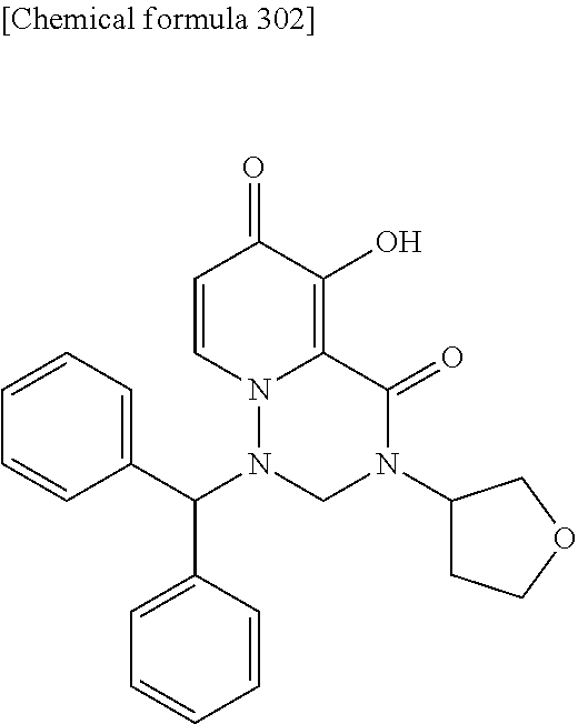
C1=CC(C(C2=CC=CC=C2)N2CN(C3CCOC3)C(=O)C3=C(O)C(=O)C=CN23)=CC=C1
